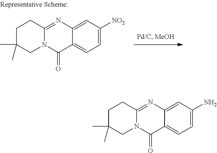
C12=CC=C([NO2])C=C1N=C1N(C2=O)CC(C)(C)CC1.C12=CC=C(N)C=C1N=C1N(C2=O)CC(C)(C)CC1
